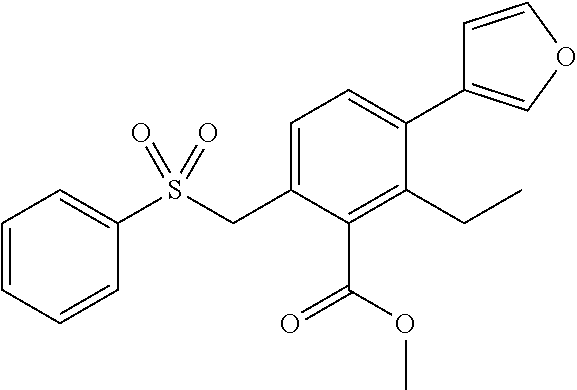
C1=C(CS(C2=CC=CC=C2)(=O)=O)C(C(OC)=O)=C(CC)C(C2=COC=C2)=C1
